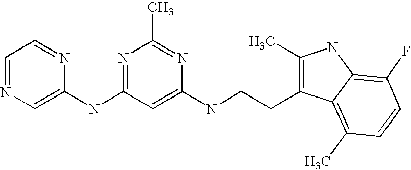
N(C1=NC(C)=NC(NCCC2=C(C)NC3=C(F)C=CC(C)=C23)=C1)C1=CN=CC=N1
